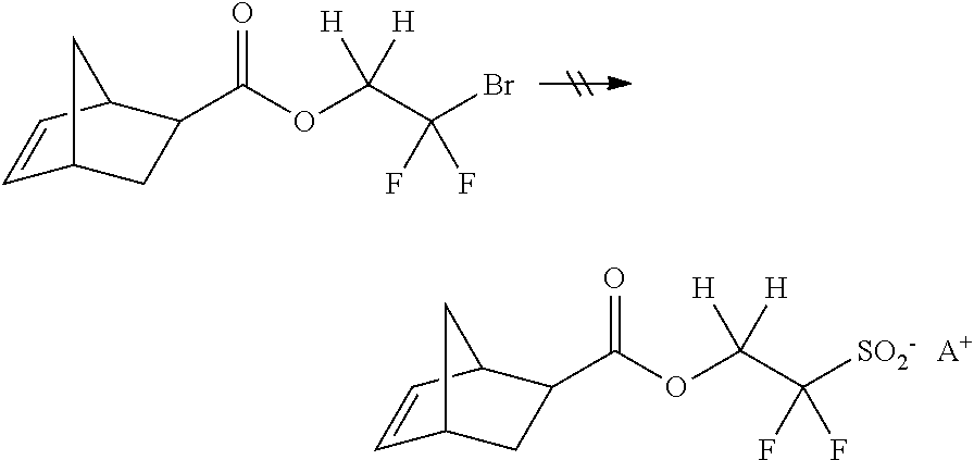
C(OC(C(Br)(F)F)([H])[H])(=O)C1CC2C=CC1C2.C(OC(C([SO2-])(F)F)([H])[H])(=O)C1CC2C=CC1C2.[A+]
